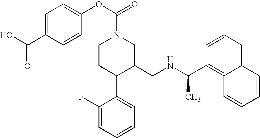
C1(C(NCC2CN(C(OC3=CC=C(C(O)=O)C=C3)=O)CCC2C2=CC=CC=C2F)C)=C2C(=CC=C1)C=CC=C2
